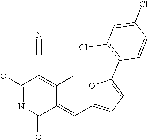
C1(O)=NC(=O)C(=CC2=CC=C(C3=C(Cl)C=C(Cl)C=C3)O2)C(C)=C1C#N
